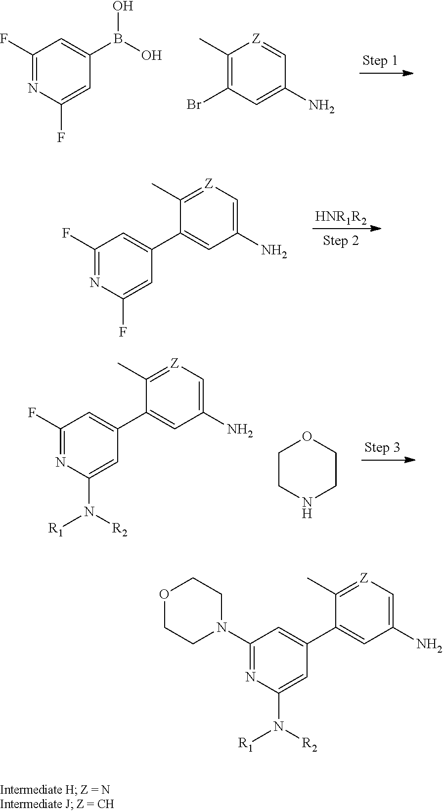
C1(F)=NC(F)=CC(B(O)O)=C1.C1(C)=C(Br)C=C(N)C=[Z]1.C1(F)=NC(F)=CC(C2=CC(N)=C[Z]=C2C)=C1.[HNR1R2].C1(F)=NC(N([R2])[R1])=CC(C2=CC(N)=C[Z]=C2C)=C1.C1CNCCO1.C1(N2CCOCC2)=NC(N([R2])[R1])=CC(C2=CC(N)=C[Z]=C2C)=C1
